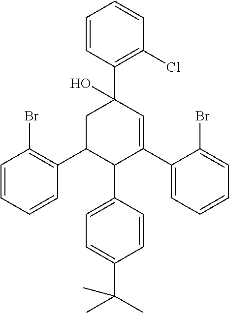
C1=CC(Br)=C(C2C(C3=CC=C(C(C)(C)C)C=C3)C(C3=CC=CC=C3Br)=CC(C3=C(Cl)C=CC=C3)(O)C2)C=C1
